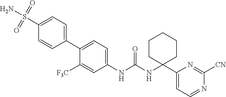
C1(S(=O)(N)=O)=CC=C(C2=CC=C(NC(NC3(C4=CC=NC([CN])=N4)CCCCC3)=O)C=C2[F3C])C=C1
